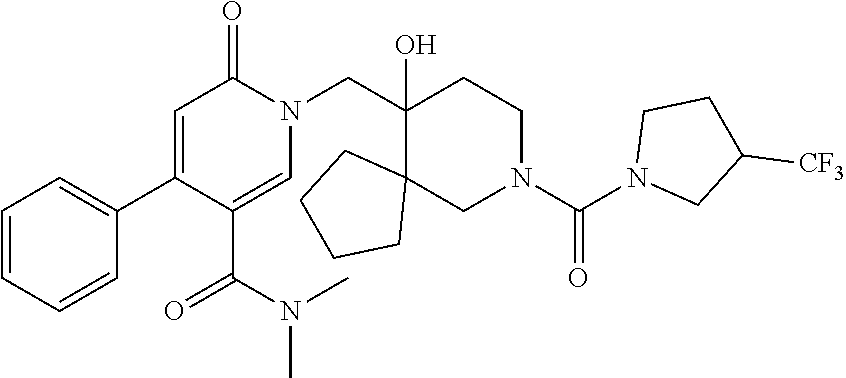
C1(C2=CC=CC=C2)=CC(=O)N(CC2(O)C3(CCCC3)CN(C(=O)N3CC([CF3])CC3)CC2)C=C1C(N(C)C)=O
